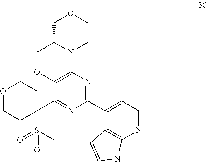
C1C2N(CCO1)C1=C(OC2)C(C2(S(=O)(C)=O)CCOCC2)=NC(C2=CC=NC3=C2C=CN3)=N1
